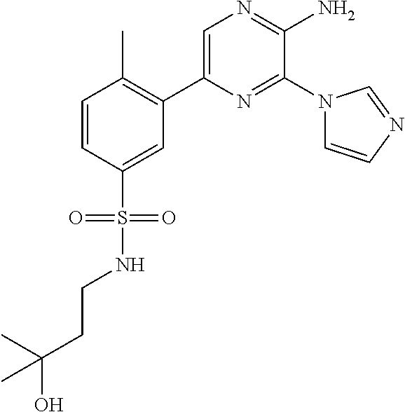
C1(C2=C(C)C=CC(S(=O)(=O)NCCC(C)(O)C)=C2)=CN=C(N)C(N2C=CN=C2)=N1
